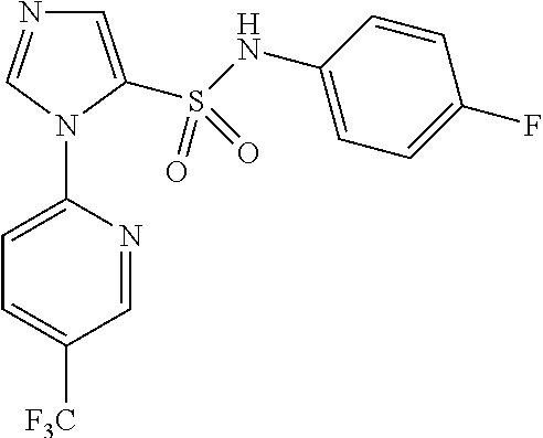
C1=C(S(NC2=CC=C(F)C=C2)(=O)=O)N(C2=CC=C([F3C])C=N2)C=N1
